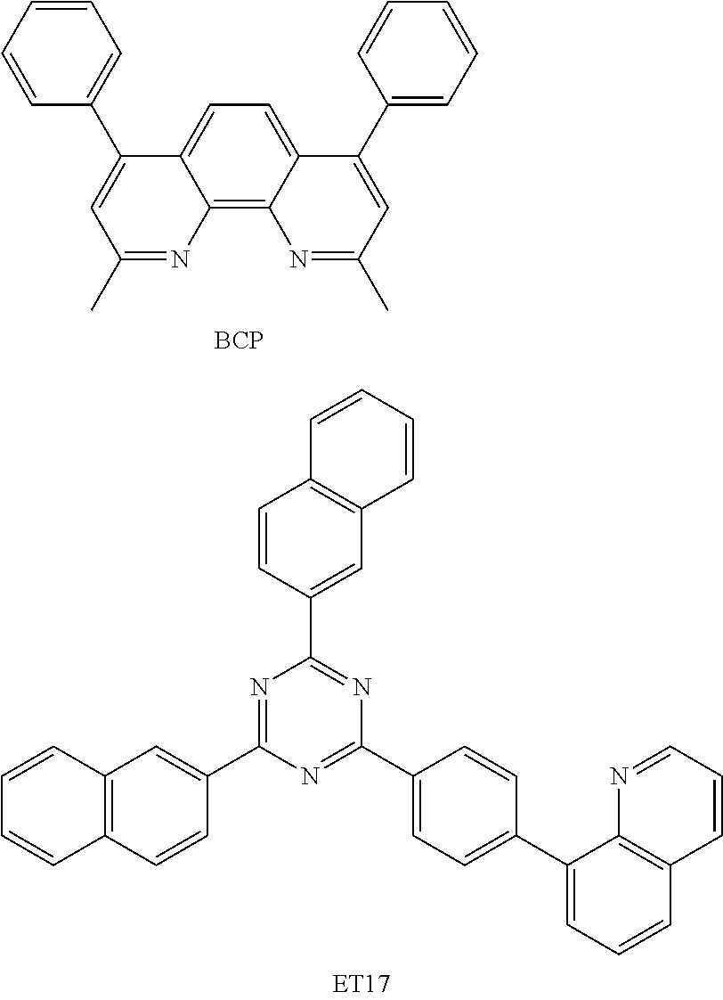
C12=C3C(=CC=C1C(C1=CC=CC=C1)=CC(C)=N2)C(C1=CC=CC=C1)=CC(C)=N3.[BCP].N1=C(C2=CC3=C(C=C2)C=CC=C3)N=C(C2=CC=C(C3=CC=CC4=C3N=CC=C4)C=C2)N=C1C1=CC2=C(C=C1)C=CC=C2
